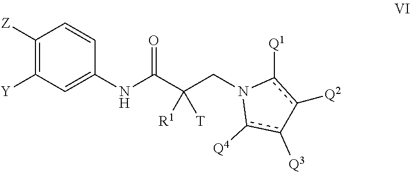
C1(NC(C(CN2c([Q4])c([Q3])-c([Q2])c2[Q1])([T])[R1])=O)=CC([Y])=C([Z])C=C1
